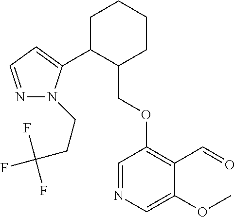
C1C(C2=CC=NN2CCC(F)(F)F)C(COC2=C(C=O)C(OC)=CN=C2)CCC1
